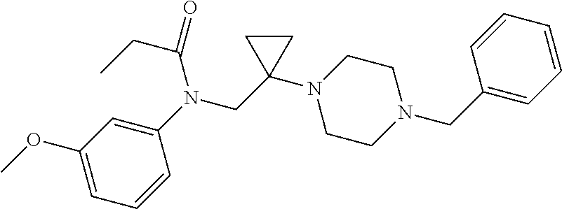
C1=C(OC)C=C(N(CC2(N3CCN(CC4=CC=CC=C4)CC3)CC2)C(=O)CC)C=C1
